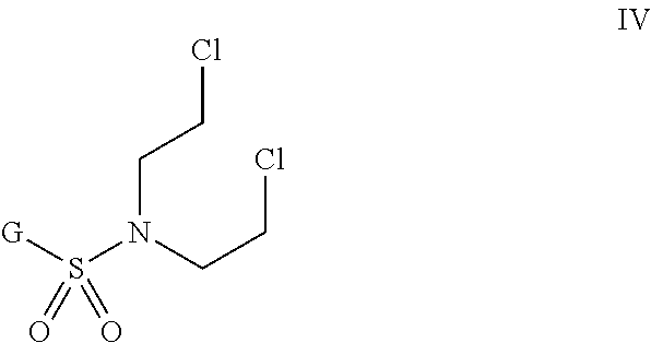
ClCCN(S([G])(=O)=O)CCCl
